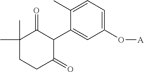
C1(C2C(=O)C(C)(C)CCC2=O)=CC(O[A])=CC=C1C
